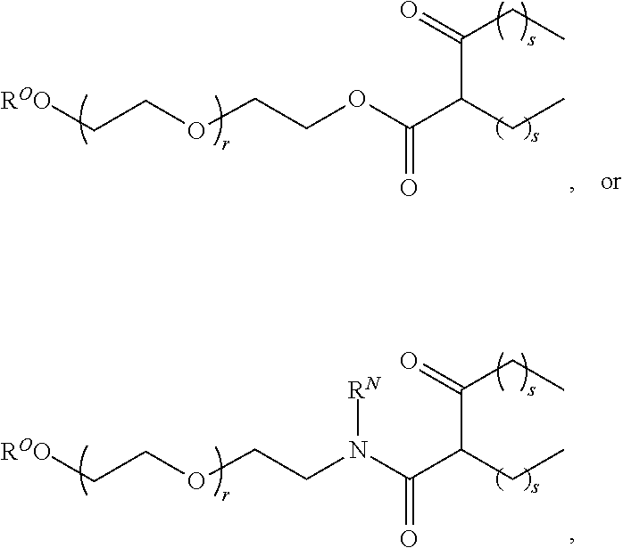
C(COC(C(CC)C(=O)CC)=O)OCC[ROO].C(CN(C(C(CC)C(=O)CC)=O)[RN])OCC[ROO]
